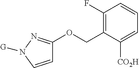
C1=CN([G])N=C1OCC1=C(F)C=CC=C1[CO2H]
